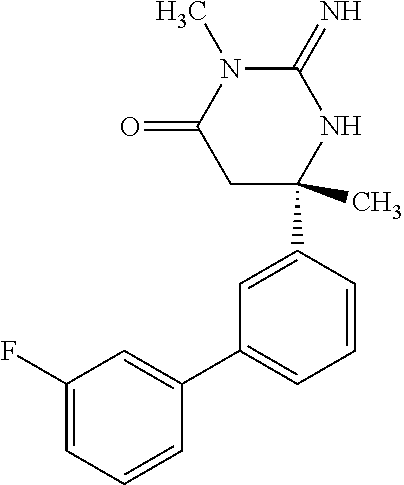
C1(C2(C)NC(=N)N(C)C(=O)C2)=CC(C2=CC(F)=CC=C2)=CC=C1
